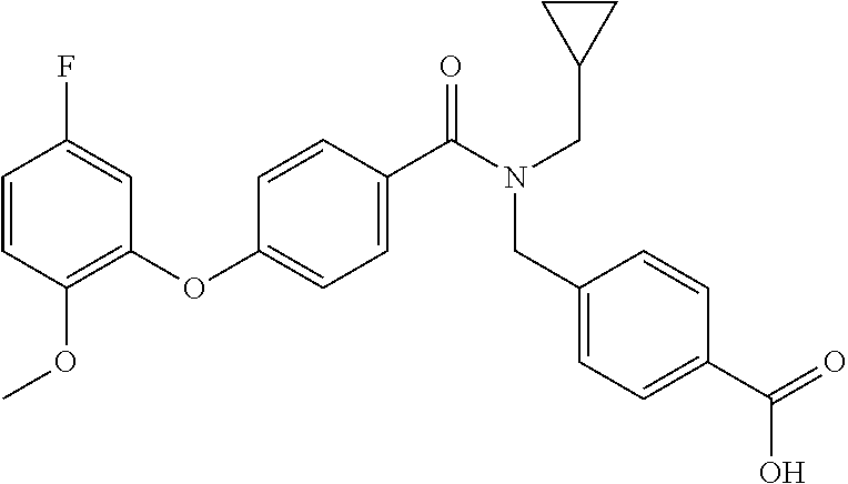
C1=CC(OC)=C(OC2=CC=C(C(N(CC3=CC=C(C(=O)O)C=C3)CC3CC3)=O)C=C2)C=C1F
